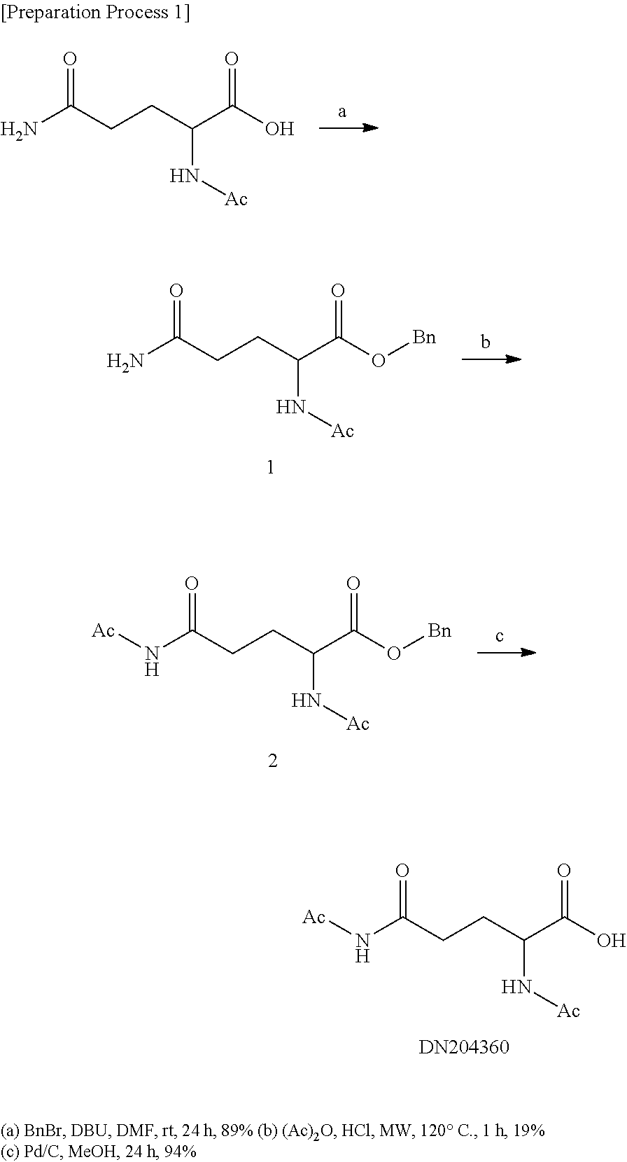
NC(CCC(C(O[Bn])=O)N[Ac])=O.N(C(CCC(C(O[Bn])=O)N[Ac])=O)[Ac].N(C(CCC(C(O)=O)N[Ac])=O)[Ac].NC(CCC(C(O)=O)N[Ac])=O
